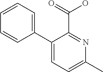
C1(C2=CC=CC=C2)=CC=C(C)N=C1C(O)=O
